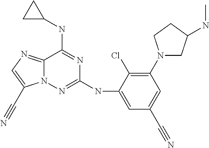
N(C1=NN2C(=NC=C2C#N)C(NC2CC2)=N1)C1=CC(C#N)=CC(N2CC(NC)CC2)=C1Cl
